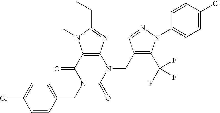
C12=C(N=C(CC)N1C)N(CC1=C(C(F)(F)F)N(C3=CC=C(Cl)C=C3)N=C1)C(=O)N(CC1=CC=C(Cl)C=C1)C2=O
